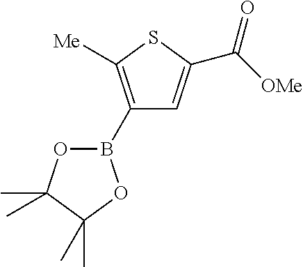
C1=C(C([OMe])=O)SC([Me])=C1B1OC(C)(C)C(C)(C)O1
